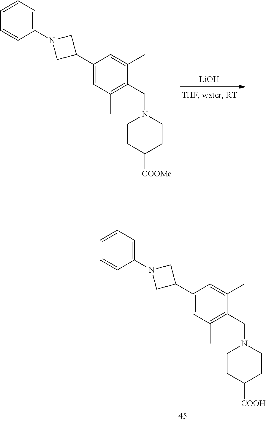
[LiOH].C1=C(C2CN(C3=CC=CC=C3)C2)C=C(C)C(CN2CCC([COOMe])CC2)=C1C.C1=C(C2CN(C3=CC=CC=C3)C2)C=C(C)C(CN2CCC([COOH])CC2)=C1C
